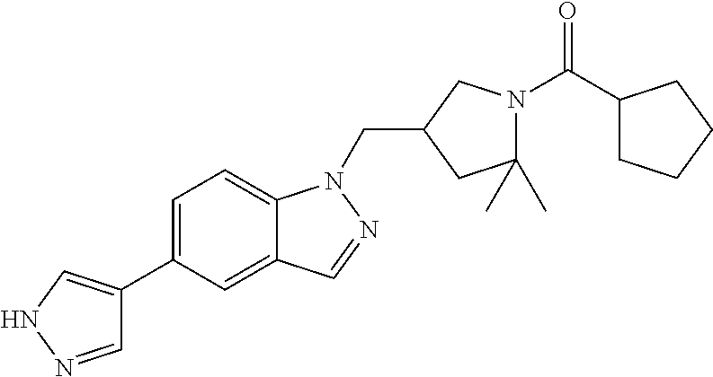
C1=NNC=C1C1=CC=C2C(=C1)C=NN2CC1CN(C(C2CCCC2)=O)C(C)(C)C1
